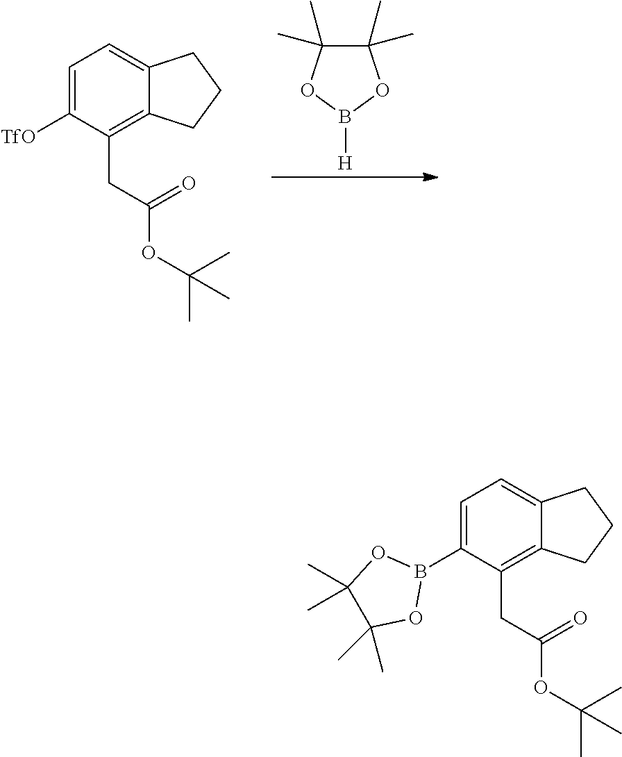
C1=C([TfO])C(CC(OC(C)(C)C)=O)=C2C(=C1)CCC2.C1(C)(C)C(C)(C)OB([H])O1.C1=C(B2OC(C)(C)C(C)(C)O2)C(CC(OC(C)(C)C)=O)=C2C(=C1)CCC2
